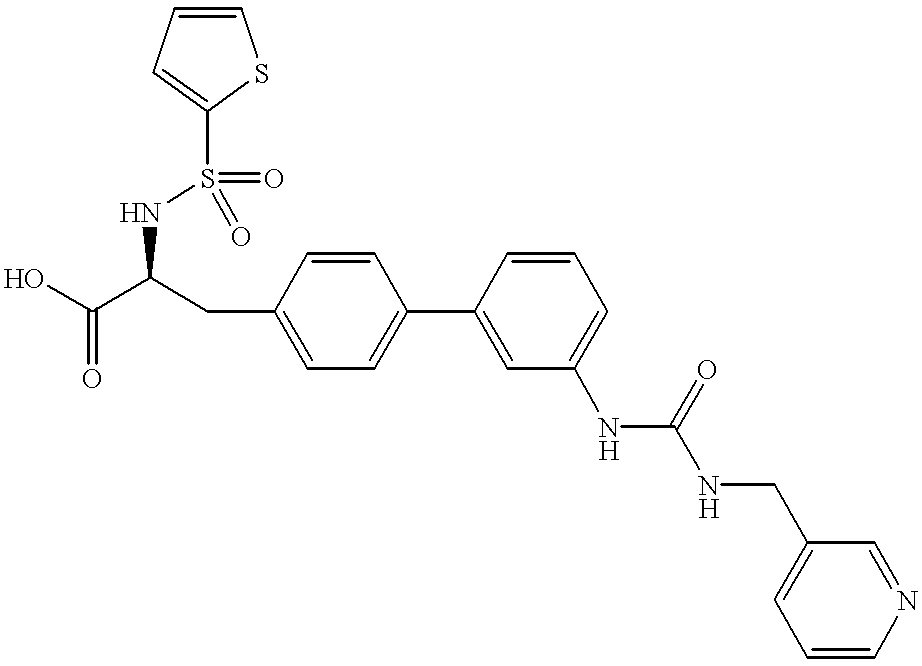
OC(C(CC1=CC=C(C2=CC(NC(NCC3=CC=CN=C3)=O)=CC=C2)C=C1)NS(C1=CC=CS1)(=O)=O)=O
